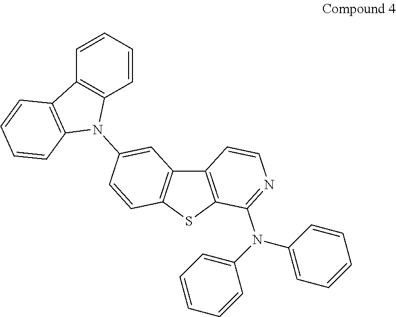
C12=C(SC3=C1C=C(N1C4=C(C=CC=C4)C4=C1C=CC=C4)C=C3)C(N(C1=CC=CC=C1)C1=CC=CC=C1)=NC=C2
